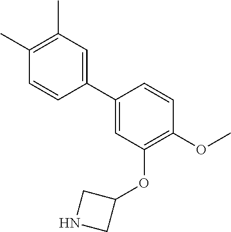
C1(C2=CC(C)=C(C)C=C2)=CC(OC2CNC2)=C(OC)C=C1
